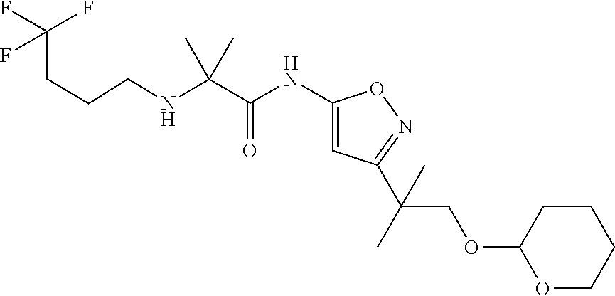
N(C(C(NC1=CC(C(C)(COC2OCCCC2)C)=NO1)=O)(C)C)CCCC(F)(F)F
